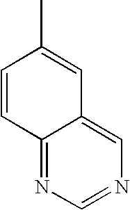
C12=NC=NC=C1C=C(C)C=C2
